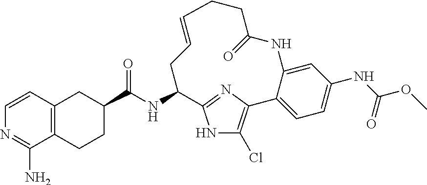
C1(C(=O)NC2CC=CCCC(=O)NC3=CC(NC(OC)=O)=CC=C3C3=C(Cl)NC2=N3)CC2=C(CC1)C(N)=NC=C2
